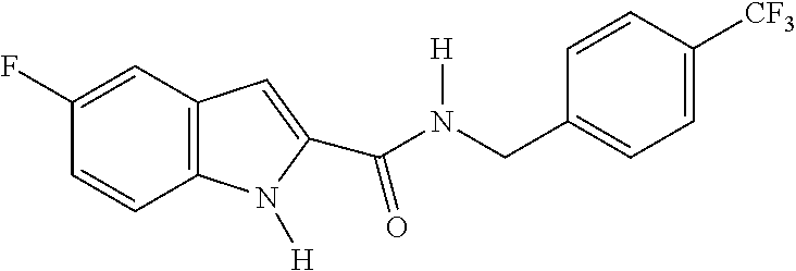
C1(F)=CC2=C(C=C1)N([H])C(C(=O)N(CC1=CC=C([CF3])C=C1)[H])=C2
